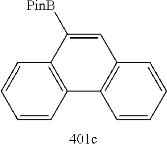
C1=CC=CC2=C1C([PinB])=CC1=C2C=CC=C1
